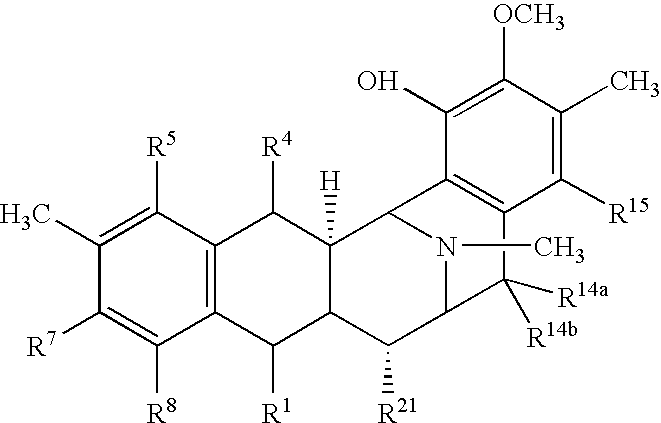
C1(C)=C([R5])C2=C(C([R8])=C1[R7])C([R1])C1C([H])(C2[R4])C2N(C)C(C1[R21])C([R14b])([R14a])C1=C2C(O)=C([OCH3])C(C)=C1[R15]
